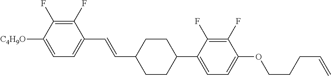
C1(F)=C(F)C([C4H9O])=CC=C1C=CC1CCC(C2=CC=C(OCCCC=C)C(F)=C2F)CC1
